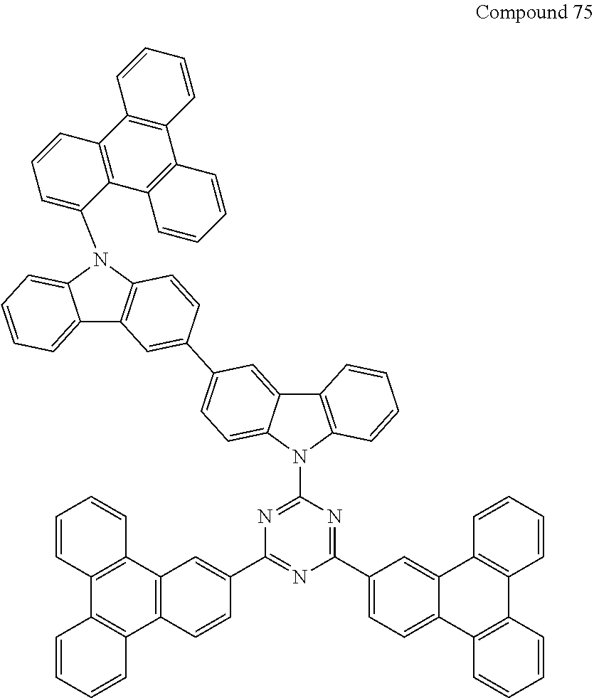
C12=CC=CC=C1N(C1=CC=CC3=C1C1=C(C4=C3C=CC=C4)C=CC=C1)C1=C2C=C(C2=CC=C3C(=C2)C2=C(N3C3=NC(C4=CC5=C(C=C4)C4=C(C6=C5C=CC=C6)C=CC=C4)=NC(C4=CC=C5C(=C4)C4=C(C6=C5C=CC=C6)C=CC=C4)=N3)C=CC=C2)C=C1
